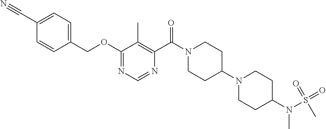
O(C1=NC=NC(C(N2CCC(N3CCC(N(S(=O)(=O)C)C)CC3)CC2)=O)=C1C)CC1=CC=C(C#N)C=C1
